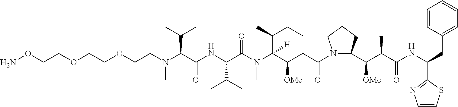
NOCCOCCOCCN(C(C(NC(C(N(C(C(CC(N1C(C(C(C)C(NC(CC2=CC=CC=C2)C2=NC=CS2)=O)[OMe])CCC1)=O)[OMe])(C(CC)C)[H])C)=O)C(C)C)=O)C(C)C)C
